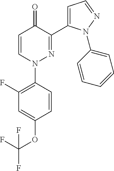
C1=CN(C2=C(F)C=C(OC(F)(F)F)C=C2)N=C(C2=CC=NN2C2=CC=CC=C2)C1=O
